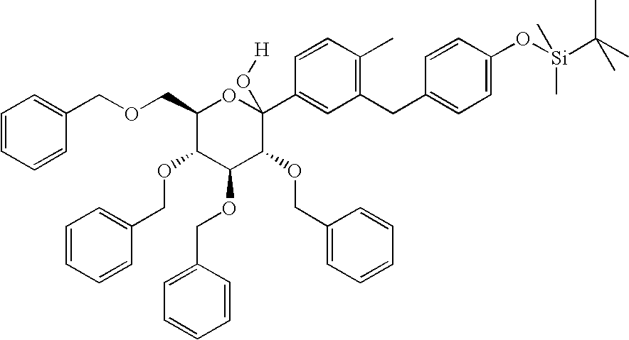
C1=CC=CC(COCC2C(OCC3=CC=CC=C3)C(OCC3=CC=CC=C3)C(OCC3=CC=CC=C3)C(C3=CC(CC4=CC=C(O[Si](C)(C)C(C)(C)C)C=C4)=C(C)C=C3)(O[H])O2)=C1
